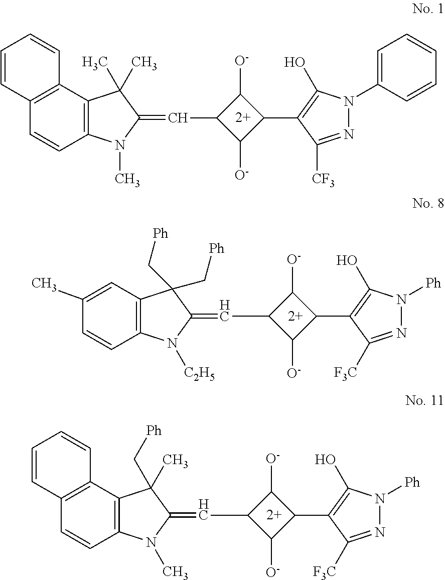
C12=C(C3=C(C=C1)C=CC=C3)C(C)(C)C(=CC1C([O-])C(C3=C(O)N(C4=CC=CC=C4)N=C3[CF3])C1[O-])N2C.C12=C(C=C(C)C=C1)C(C[Ph])(C[Ph])C(=CC1C([O-])C(C3=C(O)N([Ph])N=C3[F3C])C1[O-])N2[C2H5].C12=C(C3=C(C=C1)C=CC=C3)C(C[Ph])(C)C(=CC1C([O-])C(C3=C(O)N([Ph])N=C3[F3C])C1[O-])N2C
